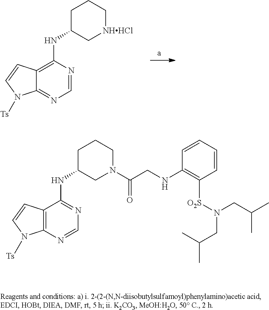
C1=NC(NC2C[NHHCl]CCC2)=C2C(=N1)N([Ts])C=C2.C1=NC2=C(C(NC3CN(C(CNC4=C([O2S]N(CC(C)C)CC(C)C)C=CC=C4)=O)CCC3)=N1)C=CN2[Ts]
